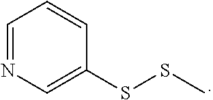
C1=NC=C(SSC)C=C1
